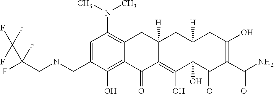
C1=C(CNCC(F)(C(F)(F)F)F)C(O)=C2C(=C1N(C)C)CC1([H])C(=C(O)C3(O)C([H])(C1)CC(O)=C(C(N)=O)C3=O)C2=O
